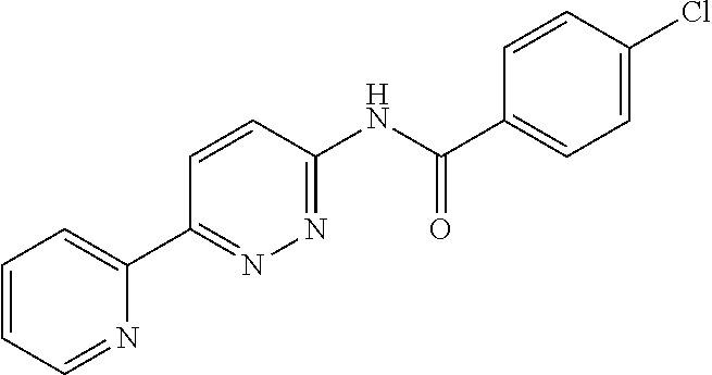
C1=CC=NC(C2=NN=C(NC(=O)C3=CC=C(Cl)C=C3)C=C2)=C1
